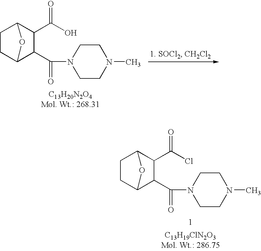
C1CC2C(C(=O)N3CCN(C)CC3)C(C(=O)O)C1O2.C1CC2C(C(=O)N3CCN(C)CC3)C(C(Cl)=O)C1O2
